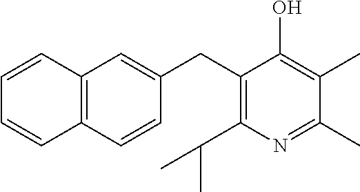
C1(CC2=C(C(C)C)N=C(C)C(C)=C2O)=CC2=C(C=C1)C=CC=C2
